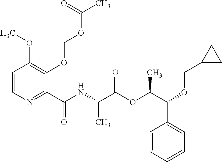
C1=CN=C(C(NC(C(OC(C(OCC2CC2)C2=CC=CC=C2)C)=O)C)=O)C(OCOC(C)=O)=C1OC
